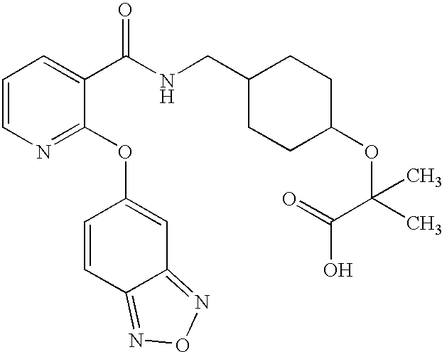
C1=CN=C(OC2=CC3=NON=C3C=C2)C(C(NCC2CCC(OC(C)(C(=O)O)C)CC2)=O)=C1
